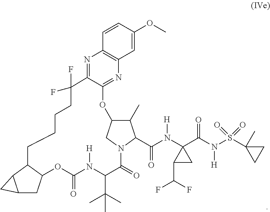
C1(C)C2CN(C1C(=O)N(C1(C(=O)N(S(=O)(=O)C3(C)CC3)[H])C(C(F)F)C1)[H])C(=O)C(C(C)(C)C)N([H])C(=O)OC1CC3C(C1CCCCC(F)(F)C1=NC4=C(N=C1O2)C=C(OC)C=C4)C3
